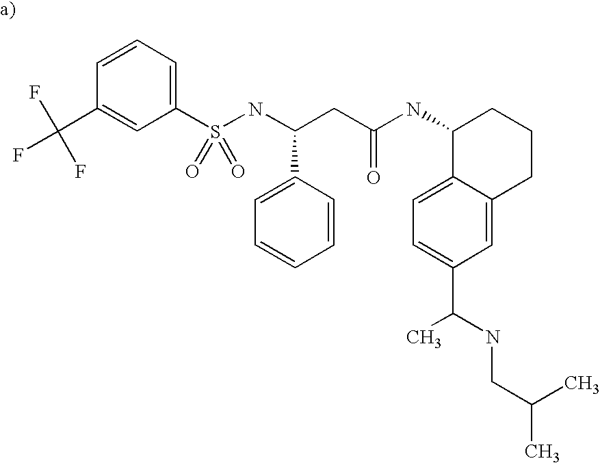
C1=CC=C(S(NC(CC(NC2C3=CC=C(C(NCC(C)C)C)C=C3CCC2)=O)C2=CC=CC=C2)(=O)=O)C=C1C(F)(F)F
